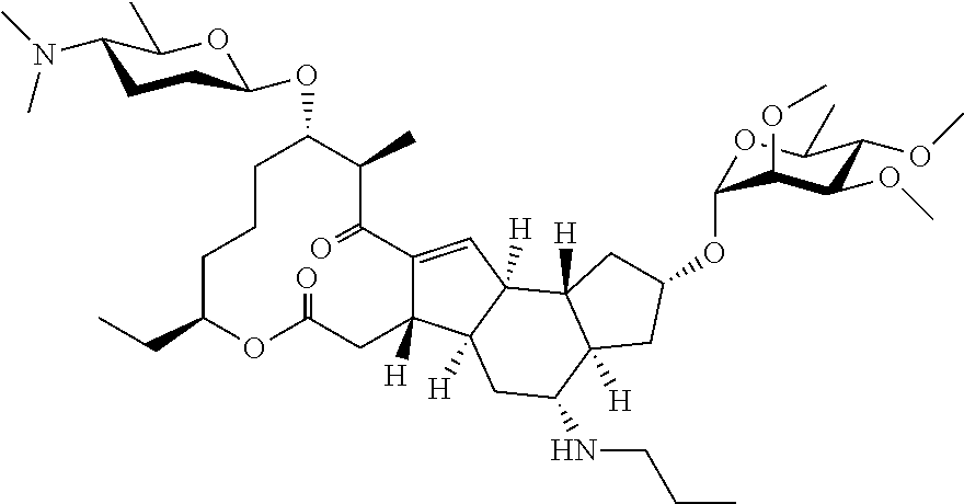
C1CCC(CC)OC(=O)CC2([H])C(=CC3([H])C2([H])CC(NCCC)C2([H])C3([H])CC(OC3OC(C)C(OC)C(OC)C3OC)C2)C(=O)C(C)C1OC1CCC(N(C)C)C(C)O1
